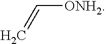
C=C[ONH2]
